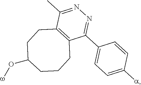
N1=C(C2=CC=C([a])C=C2)C2=C(C(C)=N1)CCC(O[w])CCC2
